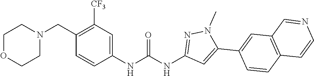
C1(CN2CCOCC2)=C([CF3])C=C(NC(NC2=NN(C)C(C3=CC4=C(C=C3)C=CN=C4)=C2)=O)C=C1
